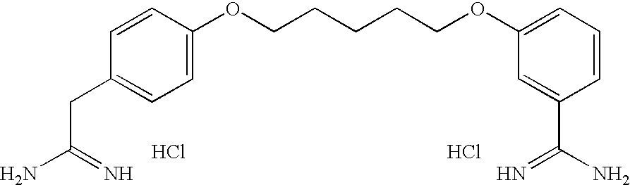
C1=C(OCCCCCOC2=CC=CC(C(N)=N)=C2)C=CC(CC(N)=N)=C1.Cl.Cl
